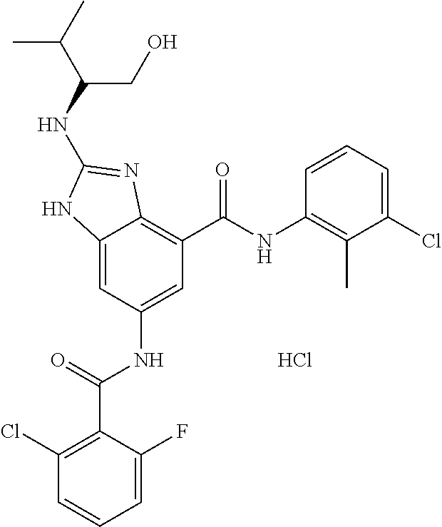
C12=CC(NC(C3=C(Cl)C=CC=C3F)=O)=CC(C(NC3=C(C)C(Cl)=CC=C3)=O)=C1N=C(NC(CO)C(C)C)N2.Cl
